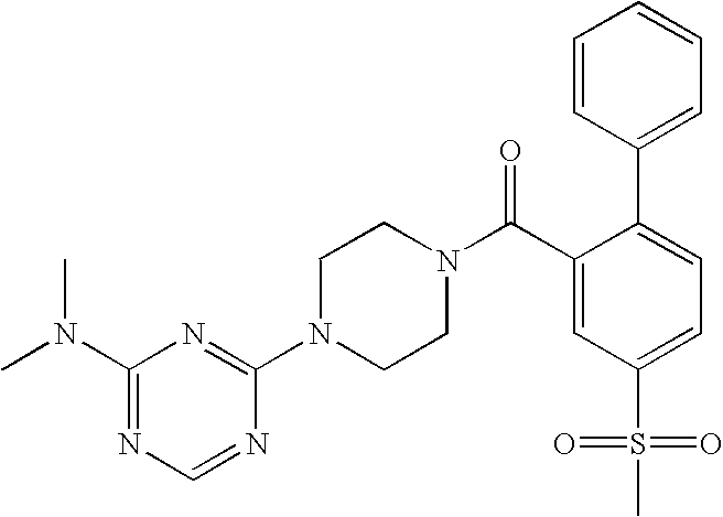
N1=C(N(C)C)N=C(N2CCN(C(C3=CC(S(=O)(=O)C)=CC=C3C3=CC=CC=C3)=O)CC2)N=C1
